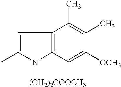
C1=C(C)N([(CH2)2COOCH3])C2=C1C(C)=C(C)C([OCH3])=C2
